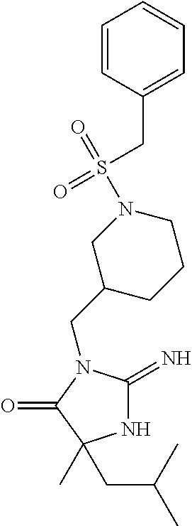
N1C(=N)N(CC2CCCN(S(CC3=CC=CC=C3)(=O)=O)C2)C(=O)C1(CC(C)C)C
